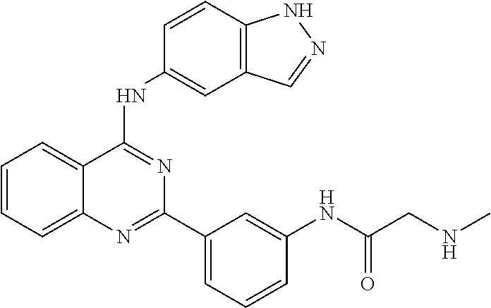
C1=CC=C2C(=C1)C(NC1=CC3=C(C=C1)NN=C3)=NC(C1=CC=CC(NC(CNC)=O)=C1)=N2
